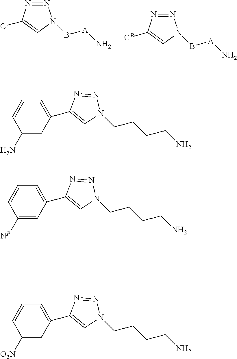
N1=NN(B[A]N)C=C1C.N1=NN(B[A]N)C=C1[CP].C1=CC=C(C2=CN(CCCCN)N=N2)C=C1N.C1=CC=C(C2=CN(CCCCN)N=N2)C=C1[NP].C1=CC=C(C2=CN(CCCCN)N=N2)C=C1[O2N]
